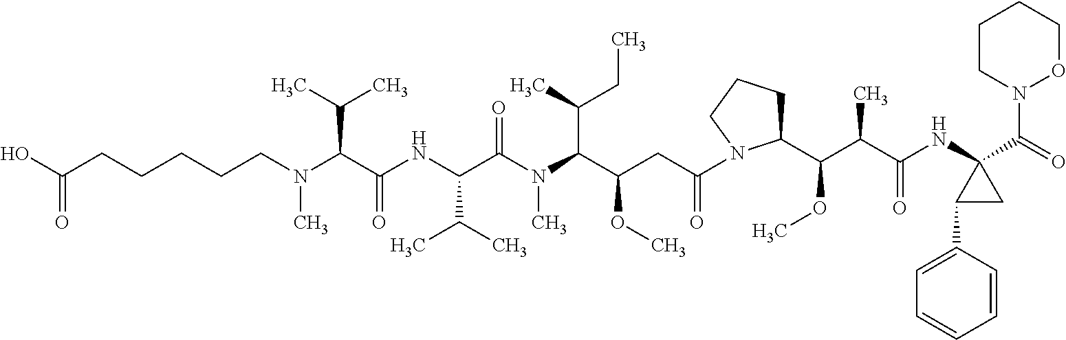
C(N(C)CCCCCC(O)=O)(C(NC(C(N(C)C(C(C)CC)C(CC(=O)N1C(C(C(C(NC2(C(N3OCCCC3)=O)C(C3=CC=CC=C3)C2)=O)C)OC)CCC1)OC)=O)C(C)C)=O)C(C)C
